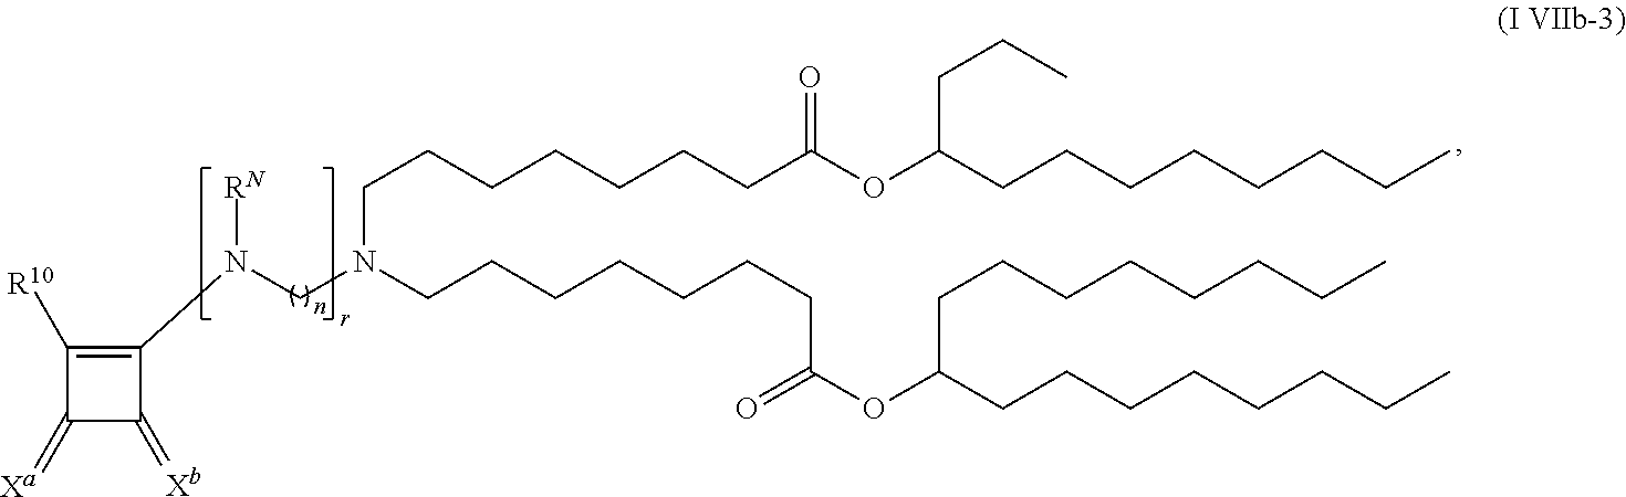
C1(N([RN])CN(CCCCCCCC(OC(CCCCCCCC)CCC)=O)CCCCCCCC(=O)OC(CCCCCCCC)CCCCCCCC)=C([R10])C(=[Xa])C1=[Xb]
